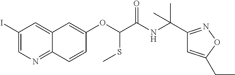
C1(I)=CN=C2C(=C1)C=C(OC(SC)C(=O)NC(C1=NOC(CC)=C1)(C)C)C=C2
